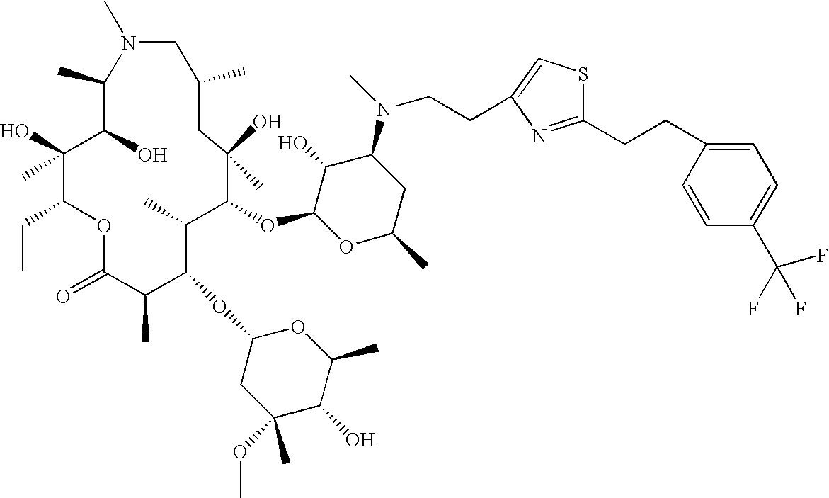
C1(C)C(O)C(O)(C)C(CC)OC(=O)C(C)C(OC2CC(C)(OC)C(O)C(C)O2)C(C)C(OC2OC(C)CC(N(C)CCC3=CSC(CCC4=CC=C(C(F)(F)F)C=C4)=N3)C2O)C(O)(C)CC(C)CN1C
